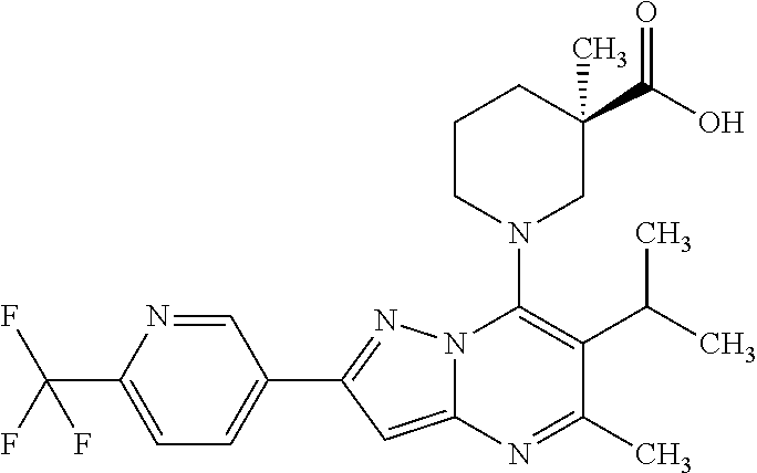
C1=NC(C(F)(F)F)=CC=C1C1=NN2C(=C1)N=C(C)C(C(C)C)=C2N1CC(C(O)=O)(C)CCC1
